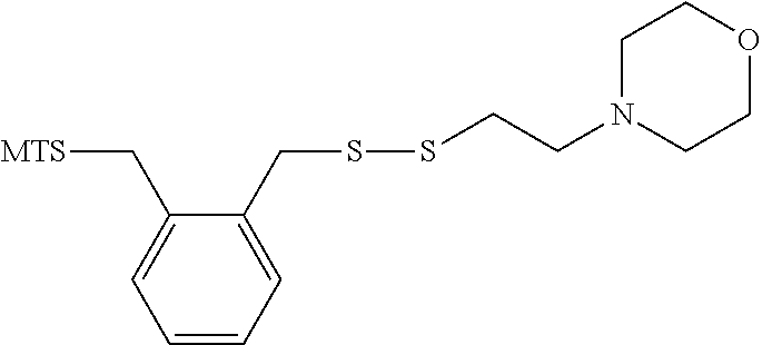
[MTS]CC1=CC=CC=C1CSSCCN1CCOCC1
